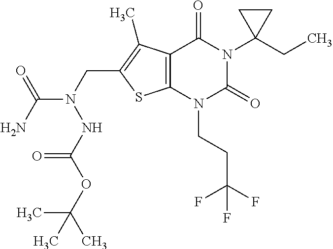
C12=C(N(CCC(F)(F)F)C(=O)N(C3(CC)CC3)C1=O)SC(CN(C(N)=O)NC(OC(C)(C)C)=O)=C2C
